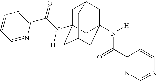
C1C2(N(C(C3=CC=CC=N3)=O)[H])CC3CC(N([H])C(C4=NC=NC=C4)=O)(CC1C3)C2
